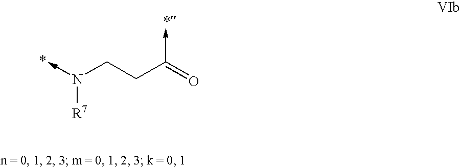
N([R7])(CCC(=O)->C)->C
